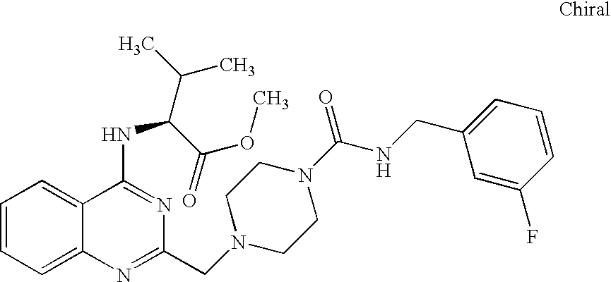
C1=CC=C2C(=C1)C(NC(C(C)C)C(=O)OC)=NC(CN1CCN(C(NCC3=CC=CC(F)=C3)=O)CC1)=N2
